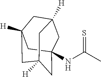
N(C(C)=S)C12CC3([H])CC([H])(CC([H])(C1)C3)C2
